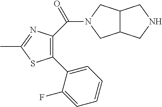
C(=O)(N1CC2C(C1)CNC2)C1=C(C2=CC=CC=C2F)SC(C)=N1
